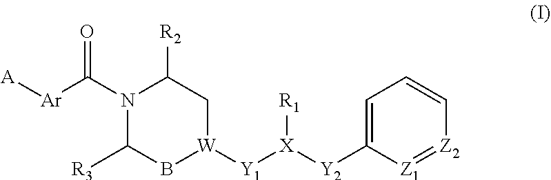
C1=C([Y2][X]([Y1][W]2BC([R3])N(C([Ar][A])=O)C([R2])C2)[R1])[Z1]=[Z2]C=C1
